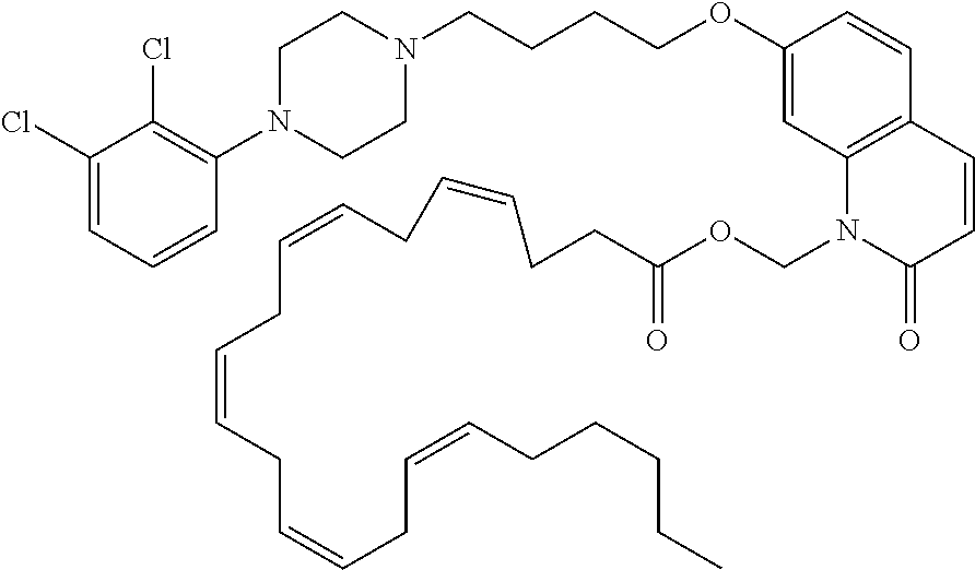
C1(Cl)=CC=CC(N2CCN(CCCCOC3=CC4=C(C=C3)C=CC(=O)N4COC(=O)CCC=CCC=CCC=CCC=CCC=CCCCCC)CC2)=C1Cl
